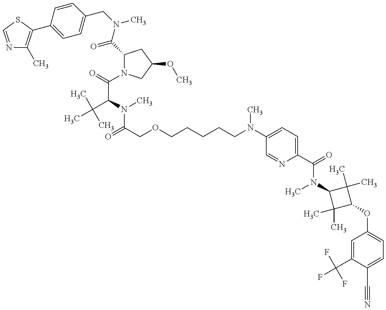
N1=CSC(C2=CC=C(CN(C)C(C3N(C(=O)C(N(C(=O)COCCCCCN(C)C4=CC=C(C(N(C)C5C(C)(C)C(OC6=CC=C(C#N)C(C(F)(F)F)=C6)C5(C)C)=O)N=C4)C)C(C)(C)C)CC(OC)C3)=O)C=C2)=C1C
